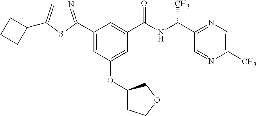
C1=C(OC2CCOC2)C=C(C2=NC=C(C3CCC3)S2)C=C1C(NC(C1=NC=C(C)N=C1)C)=O
